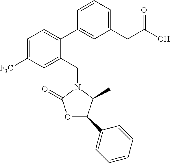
C1=C([F3C])C=C(CN2C(C)C(C3=CC=CC=C3)OC2=O)C(C2=CC(CC(=O)O)=CC=C2)=C1
